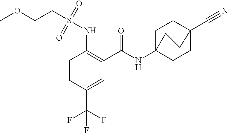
C1=CC(C(F)(F)F)=CC(C(=O)NC23CCC(C#N)(CC2)CC3)=C1NS(CCOC)(=O)=O
